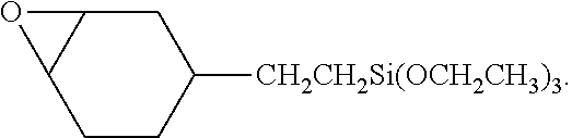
C1([CH2CH2Si(OCH2CH3)3])CC2C(CC1)O2
